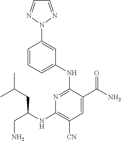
C1=C(NC2=NC(NC(CN)CC(C)C)=C([CN])C=C2C(N)=O)C=C(N2N=CC=N2)C=C1
